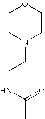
C(CNC(C)=O)N1CCOCC1
